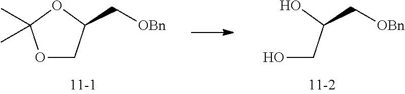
OCC(O)C[OBn].O1CC(C[OBn])OC1(C)C
